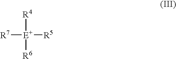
[R7][E+]([R5])([R4])[R6]
